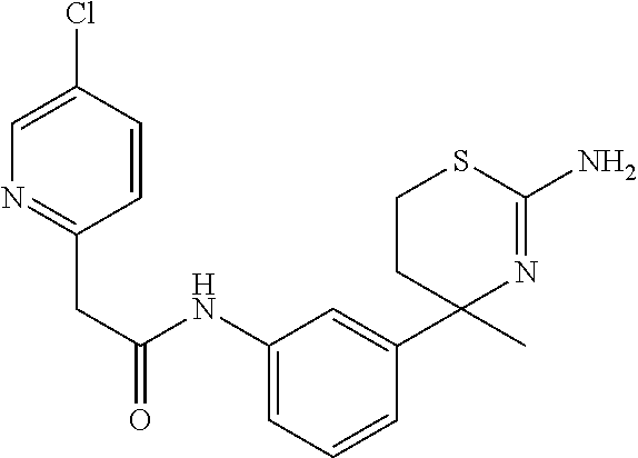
C1CC(C2=CC(NC(=O)CC3=NC=C(Cl)C=C3)=CC=C2)(C)N=C(N)S1
